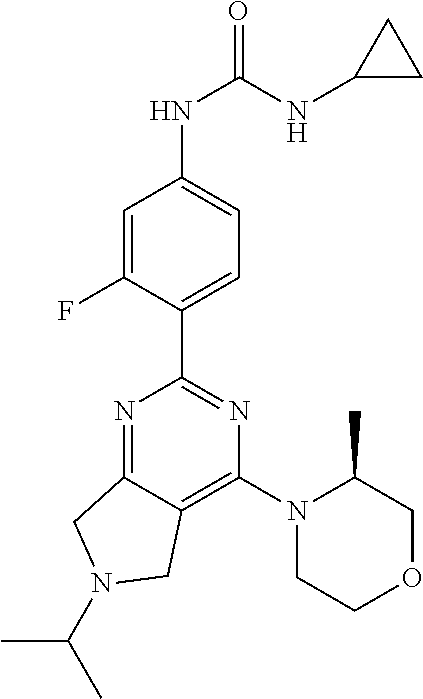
C1(C2=NC(N3CCOCC3C)=C3C(=N2)CN(C(C)C)C3)=CC=C(NC(=O)NC2CC2)C=C1F
